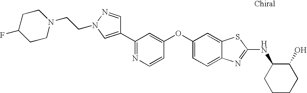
N1=C(C2=CN(CCN3CCC(F)CC3)N=C2)C=C(OC2=CC=C3C(=C2)SC(NC2CCCCC2O)=N3)C=C1
